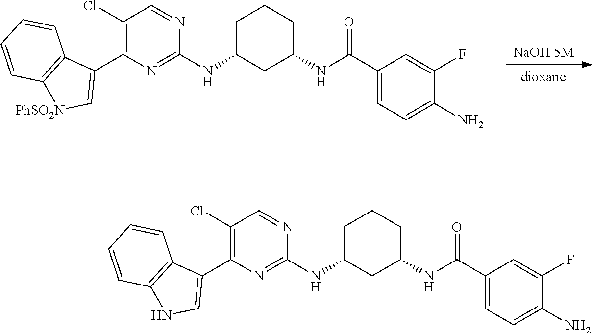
[dioxane].[NaOH 5M].C1C(NC2=NC(C3=C[PhSO2N]C4=C3C=CC=C4)=C(Cl)C=N2)CC(NC(C2=CC=C(N)C(F)=C2)=O)CC1.C1C(NC2=NC(C3=CNC4=C3C=CC=C4)=C(Cl)C=N2)CC(NC(C2=CC=C(N)C(F)=C2)=O)CC1
